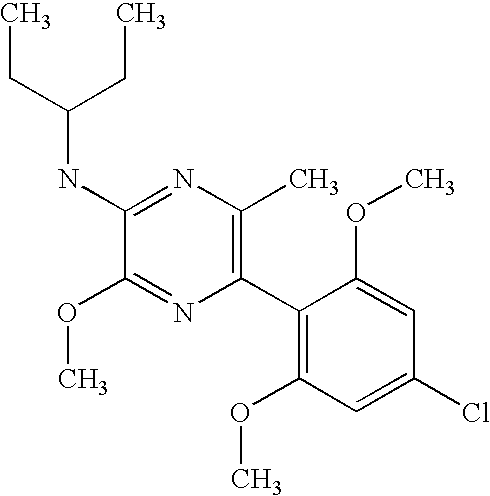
C1(NC(CC)CC)=NC(C)=C(C2=C(OC)C=C(Cl)C=C2OC)N=C1OC
